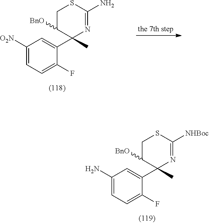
C1([O2N])=CC=C(F)C(C2(C)N=C(N)SCC2[BnO])=C1.C1(N)=CC=C(F)C(C2(C)N=C([NHBoc])SCC2[BnO])=C1
